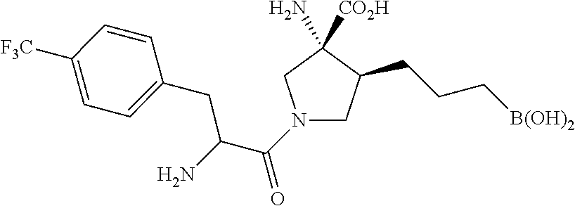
N1(C(C(N)CC2=CC=C([F3C])C=C2)=O)CC(CCC[B(OH)2])C(N)([CO2H])C1
